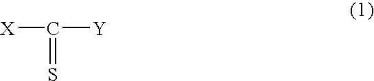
[X]C([Y])=S
